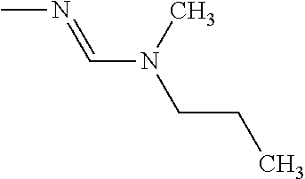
CN=CN(C)CCC
